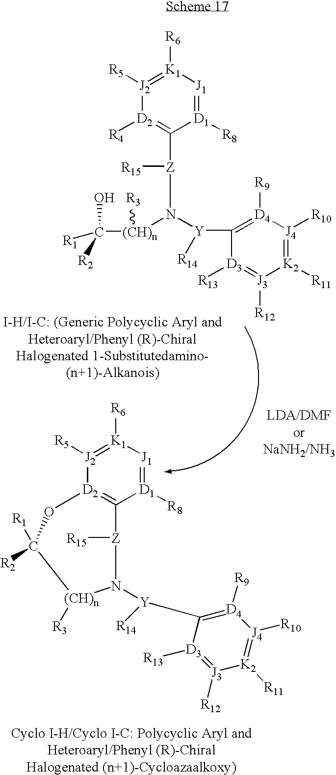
[D1]1([R8])=[J1][K1]([R6])=[J2]([R5])[D2]([R4])=C1[Z](N([Y]([R14])C1=[D4]([R9])[J4]([R10])=[K2]([R11])[J3]([R12])=[D3]1[R13])[(CH)n](C([R2])(O)[R1])[R3])[R15].[D1]1([R8])=[J1][K1]([R6])=[J2]([R5])[D2]2=C1[Z]([R15])N([Y]([R14])C1=[D4]([R9])[J4]([R10])=[K2]([R11])[J3]([R12])=[D3]1[R13])[(CH)n]([R3])C([R2])([R1])O2
